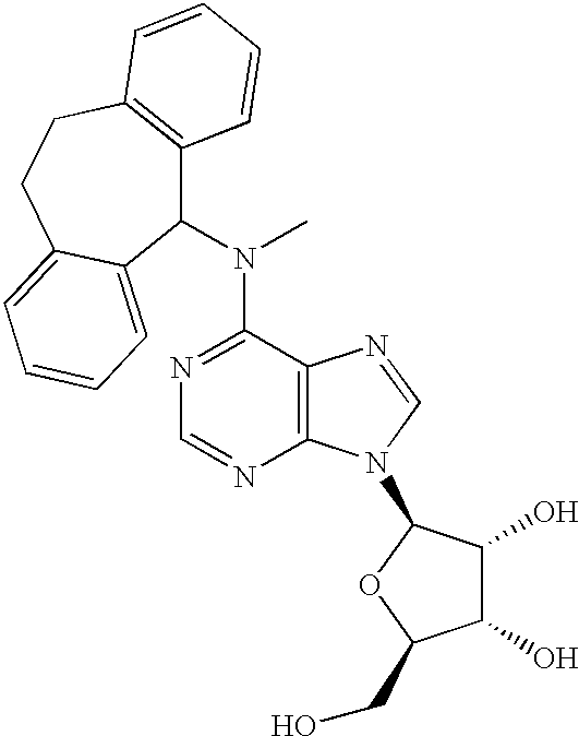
N(C1=NC=NC2=C1N=CN2C1C(O)C(O)C(CO)O1)(C1C2=C(CCC3=CC=CC=C13)C=CC=C2)C
